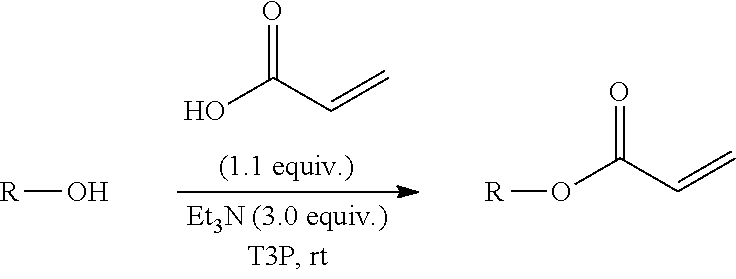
O(C(C=C)=O)[R].OC(C=C)=O.[R]O
